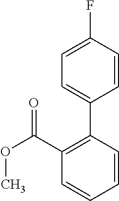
O(C(C1=C(C2=CC=C(F)C=C2)C=CC=C1)=O)C
